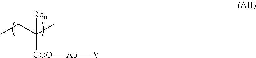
[COO](C(CC)(C)[Rb0])[Ab][V]
